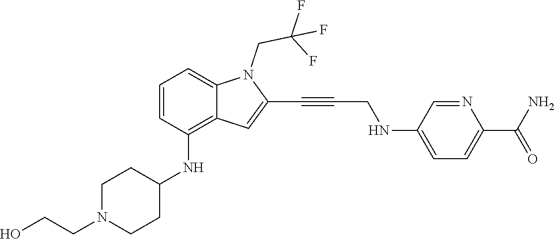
C1=C(NCC#CC2=CC3=C(NC4CCN(CCO)CC4)C=CC=C3N2CC(F)(F)F)C=NC(C(N)=O)=C1
